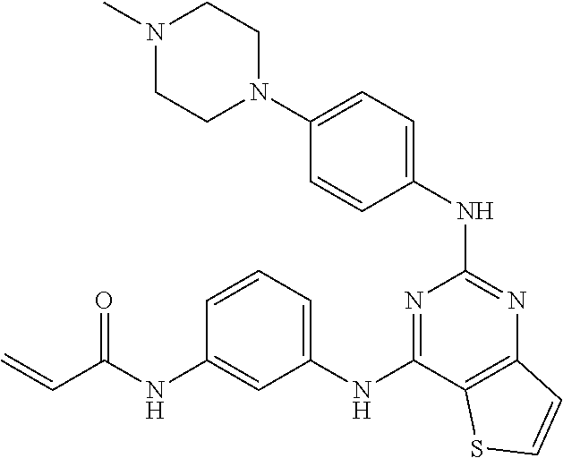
N1=C(NC2=CC=CC(NC(C=C)=O)=C2)C2=C(N=C1NC1=CC=C(N3CCN(C)CC3)C=C1)C=CS2
